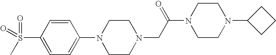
S(C1=CC=C(N2CCN(CC(N3CCN(C4CCC4)CC3)=O)CC2)C=C1)(C)(=O)=O
